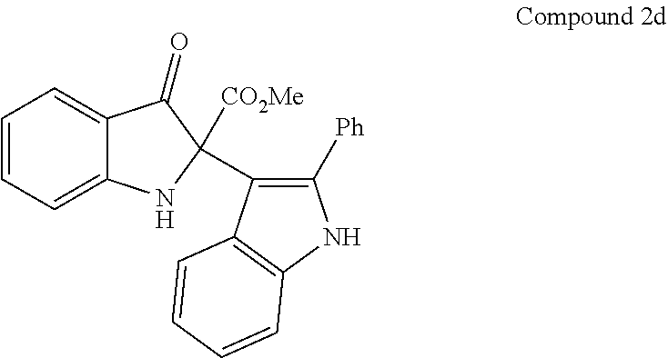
C1=CC=C2C(=C1)C(=O)C([CO2Me])(C1=C([Ph])NC3=C1C=CC=C3)N2
